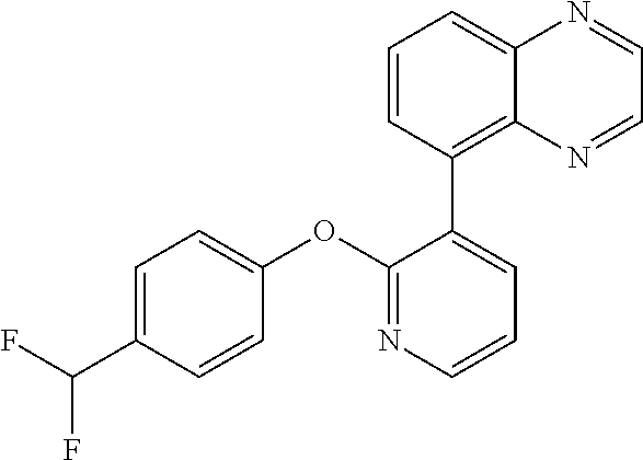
C1(OC2=CC=C(C(F)F)C=C2)=NC=CC=C1C1=C2C(=CC=C1)N=CC=N2
